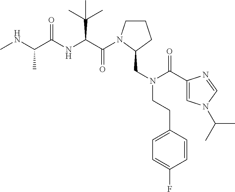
C(=O)(C(C(C)(C)C)NC(=O)C(C)NC)N1CCCC1CN(CCC1=CC=C(F)C=C1)C(=O)C1=CN(C(C)C)C=N1
